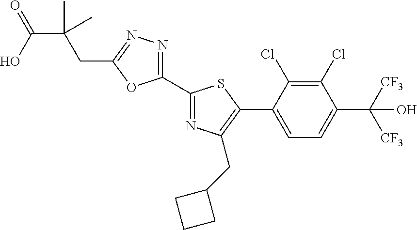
C1(C2=NC(CC3CCC3)=C(C3=CC=C(C([CF3])([CF3])O)C(Cl)=C3Cl)S2)=NN=C(CC(C)(C(O)=O)C)O1
